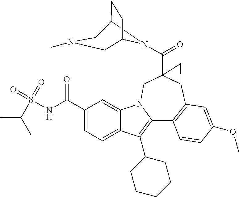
C12N(C(C34C(C5=C(C6=C(C7CCCCC7)C7=CC=C(C(NS(=O)(=O)C(C)C)=O)C=C7N6C3)C=CC(OC)=C5)C4)=O)C(CC1)CN(C)C2
